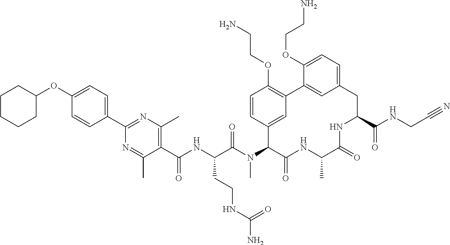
C(C(N(C1C(=O)NC(C)C(=O)NC(C(NCC#N)=O)CC2=CC=C(OCCN)C(=C2)C2=C(OCCN)C=CC1=C2)C)=O)(NC(C1=C(C)N=C(C2=CC=C(OC3CCCCC3)C=C2)N=C1C)=O)CCNC(N)=O
